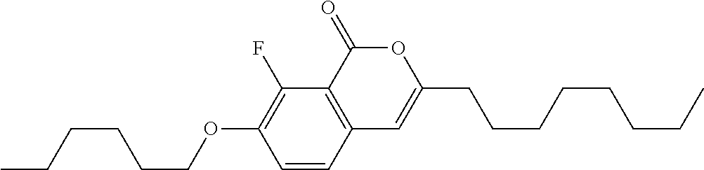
C1=CC2=C(C(F)=C1OCCCCCC)C(=O)OC(CCCCCCCC)=C2
